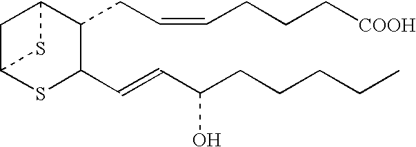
C1C2SC(C=CC(CCCCC)O)C(CC=CCCC[COOH])C1S2
